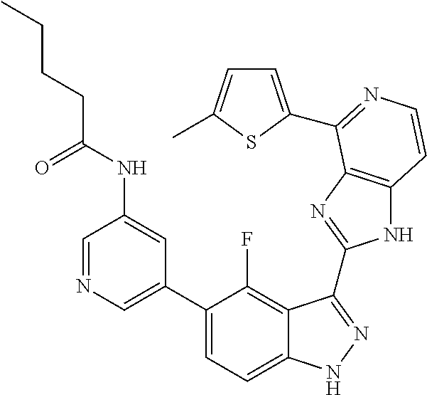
C1=C(C2=CC=C3C(=C2F)C(C2=NC4=C(N2)C=CN=C4C2=CC=C(C)S2)=NN3)C=C(NC(CCCC)=O)C=N1
